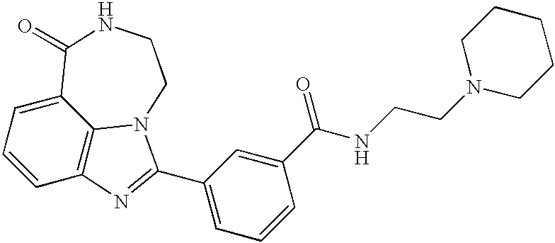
C1=CC2=C3C(=C1)C(=O)NCCN3C(C1=CC=CC(C(NCCN3CCCCC3)=O)=C1)=N2
